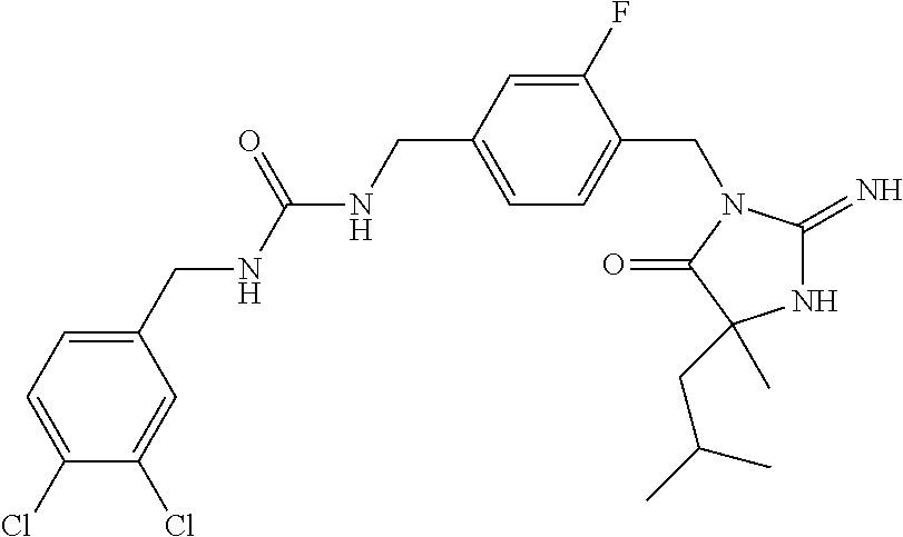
N1C(=N)N(CC2=CC=C(CNC(NCC3=CC=C(Cl)C(Cl)=C3)=O)C=C2F)C(=O)C1(CC(C)C)C
